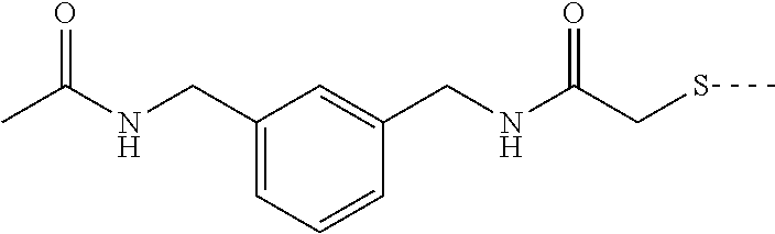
CC(NCC1=CC=CC(CNC(CSC)=O)=C1)=O
